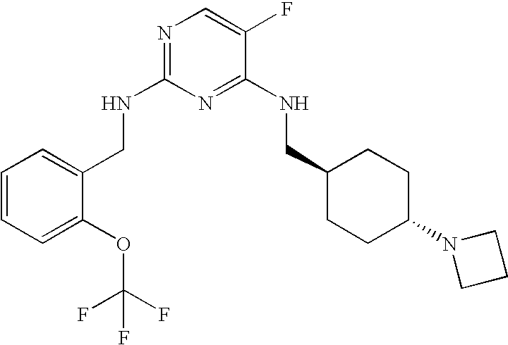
C1(CNC2=NC=C(F)C(NCC3CCC(N4CCC4)CC3)=N2)=CC=CC=C1OC(F)(F)F
